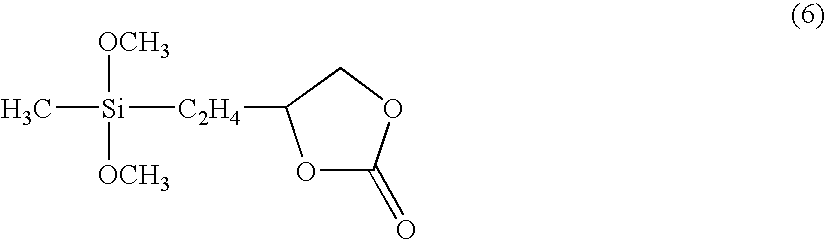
[Si]([C2H4]C1OC(=O)OC1)(C)([OCH3])[OCH3]
